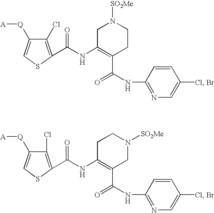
C1(Cl)=C(C(NC2=C(C(NC3=NC=C(Cl)C=C3)=O)CCN([SO2Me])C2)=O)SC=C1[Q][A].Br.C1(Cl)=C(C(NC2=C(C(NC3=NC=C(Cl)C=C3)=O)CN([SO2Me])CC2)=O)SC=C1[Q][A].Br
